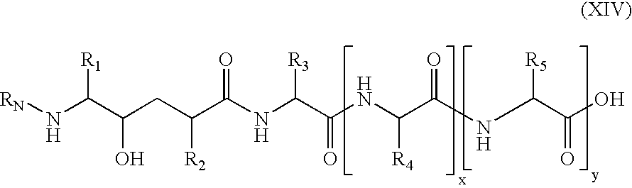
[RN]NC(C(CC(C(NC(C(NC(C(=O)NC(C(O)=O)[R5])[R4])=O)[R3])=O)[R2])O)[R1]
